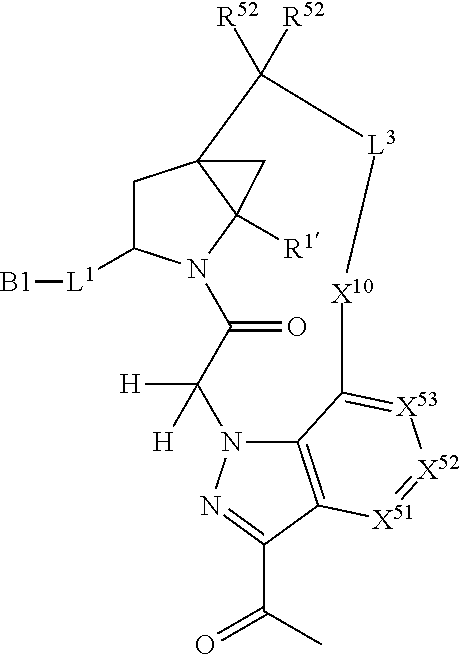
C1C([L1][B1])N2C3([R1])C1(C([R52])([R52])[L3][X10]C1=[X53][X52]=[X51]C4=C1N(C([H])([H])C2=O)N=C4C(C)=O)C3
